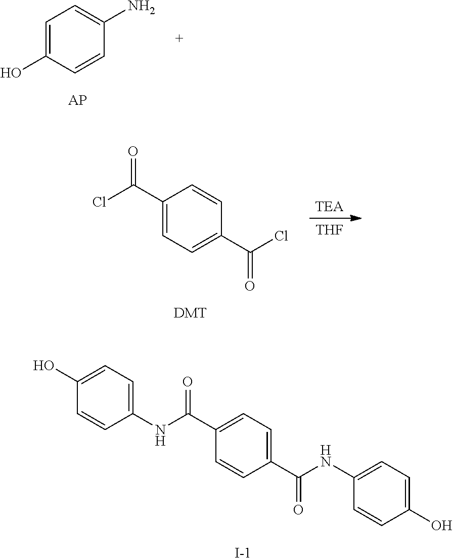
C1(NC(=O)C2=CC=C(C(=O)NC3=CC=C(O)C=C3)C=C2)=CC=C(O)C=C1.[I-].C1=C(O)C=CC(N)=C1.C1(C(=O)Cl)=CC=C(C(Cl)=O)C=C1.[DMT].[THF]
